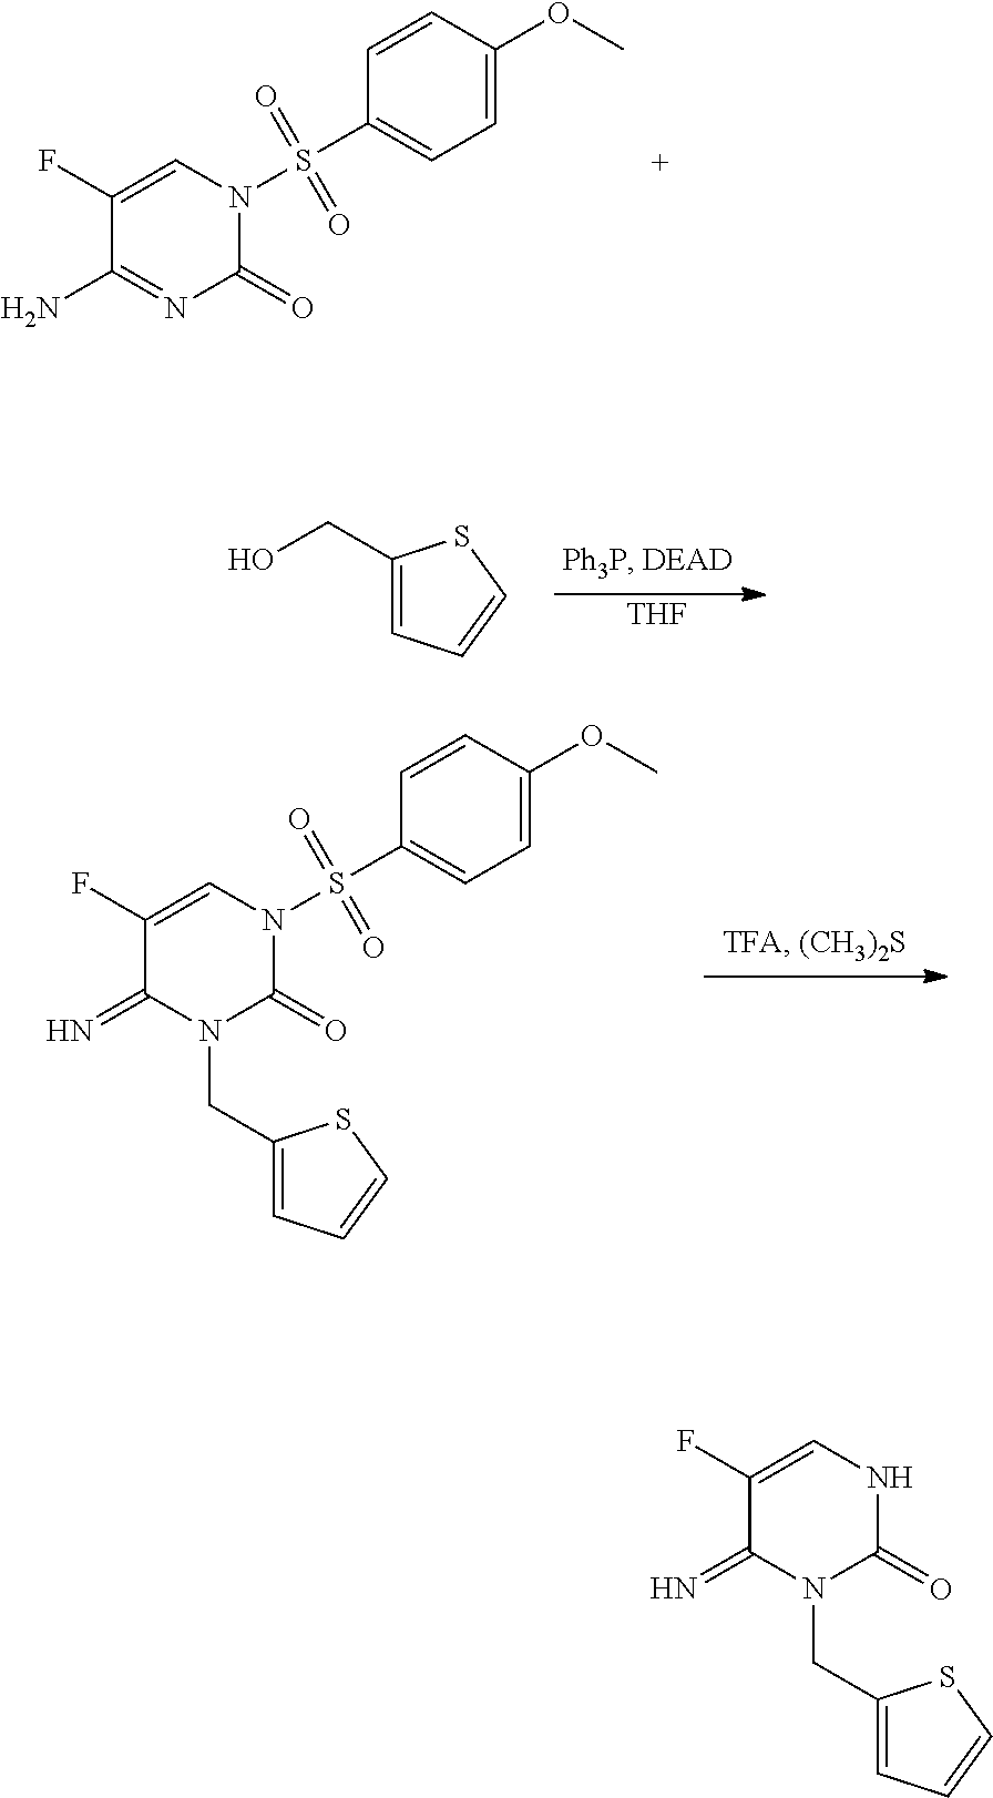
C1=C(F)C(=N)N(CC2=CC=CS2)C(=O)N1S(C1=CC=C(OC)C=C1)(=O)=O.C1=C(F)C(N)=NC(=O)N1S(C1=CC=C(OC)C=C1)(=O)=O.C1(CO)=CC=CS1.[THF].C1=C(F)C(=N)N(CC2=CC=CS2)C(=O)N1
